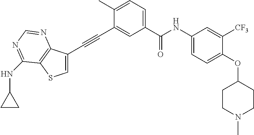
C1=C(C)C(C#CC2=CSC3=C2N=CN=C3NC2CC2)=CC(C(NC2=CC=C(OC3CCN(C)CC3)C([CF3])=C2)=O)=C1
